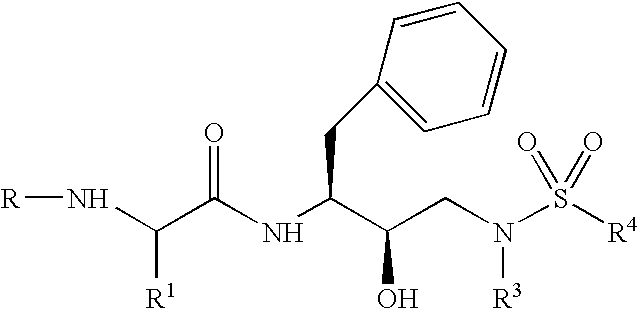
N(C(C(NC(C(CN(S([R4])(=O)=O)[R3])O)CC1=CC=CC=C1)=O)[R1])[R]
